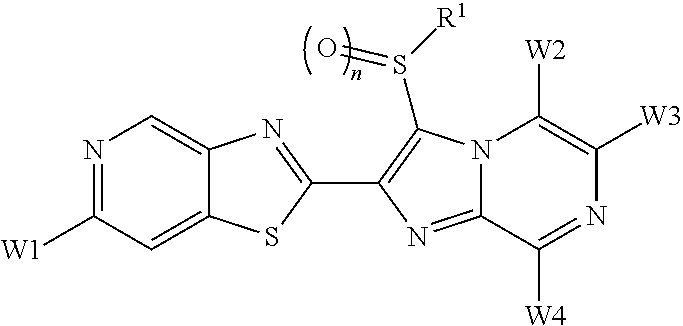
C12=CC([W1])=NC=C1N=C(C1=C(S([R1])=O)N3C(=N1)C([W4])=NC([W3])=C3[W2])S2
